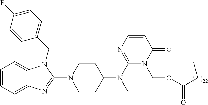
C1=CC=C2C(=C1)N(CC1=CC=C(F)C=C1)C(N1CCC(N(C3=NC=CC(=O)N3COC(CC)=O)C)CC1)=N2
